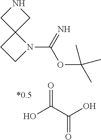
N1CC2(C1)CCN2C(=N)OC(C)(C)C.OC(C(O)=O)=O
